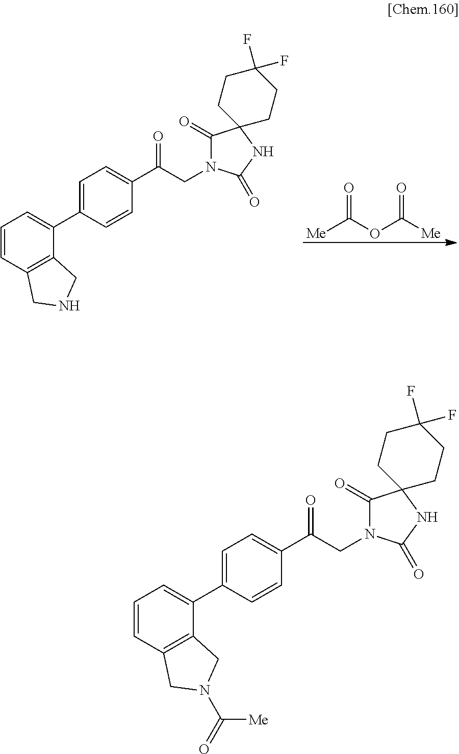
C1=CC2=C(C(C3=CC=C(C(CN4C(=O)C5(NC4=O)CCC(F)(F)CC5)=O)C=C3)=C1)CNC2.[Me]C(OC([Me])=O)=O.C1=CC2=C(C(C3=CC=C(C(CN4C(=O)C5(NC4=O)CCC(F)(F)CC5)=O)C=C3)=C1)CN(C([Me])=O)C2
